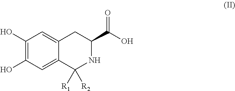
C1(O)=C(O)C=C2C(=C1)CC(C(O)=O)NC2([R1])[R2]
